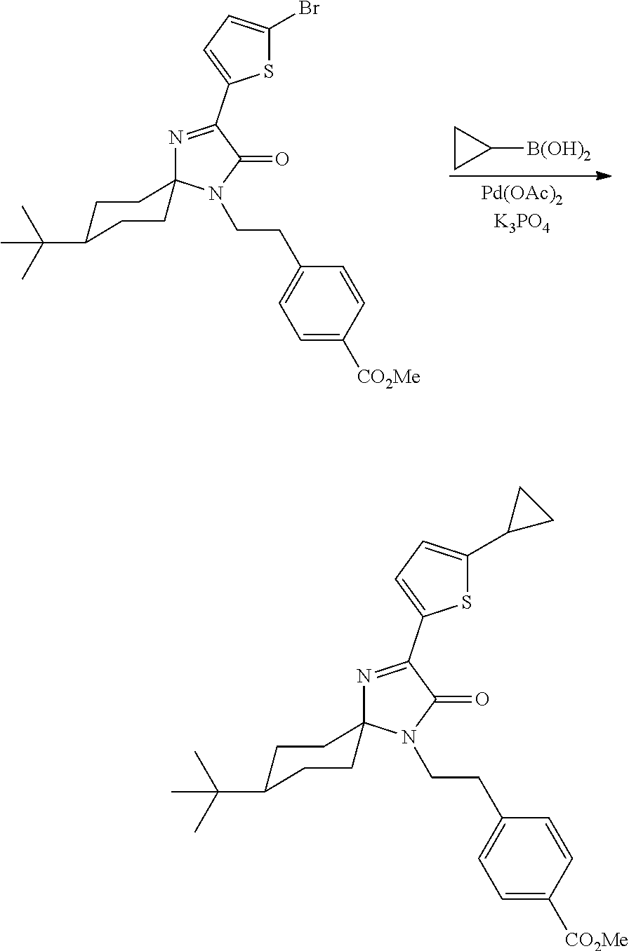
C1C([B(OH)2])C1.S1C(Br)=CC=C1C1=NC2(N(CCC3=CC=C([CO2Me])C=C3)C1=O)CCC(C(C)(C)C)CC2.S1C(C2CC2)=CC=C1C1=NC2(N(CCC3=CC=C([CO2Me])C=C3)C1=O)CCC(C(C)(C)C)CC2
